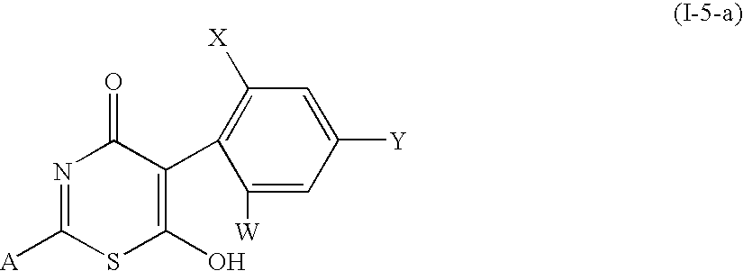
N1=C([A])SC(O)=C(C2=C([X])C=C([Y])C=C2[W])C1=O
